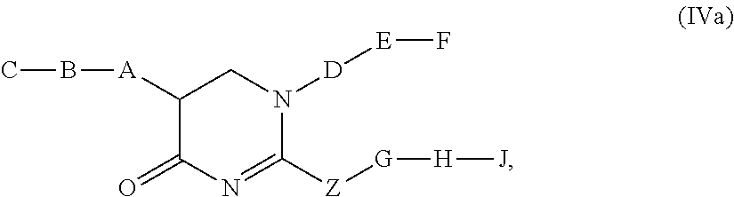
C1([A]BC)C(=O)N=C([Z][G][H][J])N([D][E]F)C1
